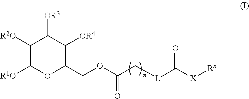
C1([R2O])C([R1O])OC(COC(C[L]C([X][Rx])=O)=O)C([OR4])C1[OR3]
